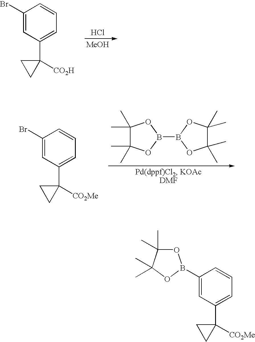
Cl.[MeOH].C1(Br)=CC(C2([CO2H])CC2)=CC=C1.C1(C)(C)C(C)(C)OB(B2OC(C)(C)C(C)(C)O2)O1.C1(Br)=CC(C2([CO2Me])CC2)=CC=C1.C1=C(B2OC(C)(C)C(C)(C)O2)C=CC=C1C1([CO2Me])CC1
